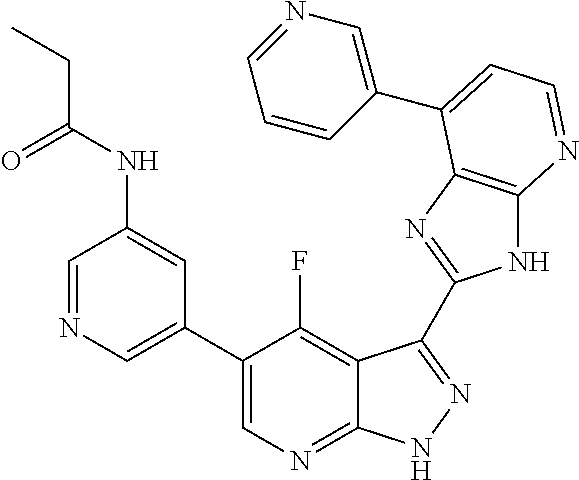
C1=NC=C(C2=CN=C3C(=C2F)C(C2=NC4=C(N2)N=CC=C4C2=CN=CC=C2)=NN3)C=C1NC(CC)=O
